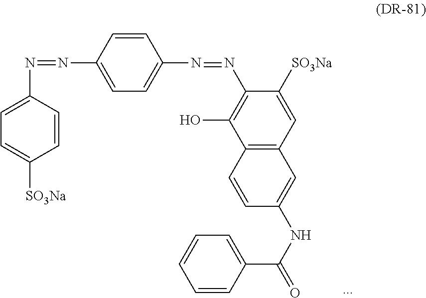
C1([SO3Na])=CC=C(N=NC2=CC=C(N=NC3=C(O)C4=C(C=C3[SO3Na])C=C(NC(C3=CC=CC=C3)=O)C=C4)C=C2)C=C1
